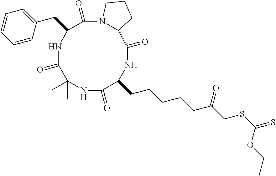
N1C(=O)C(CCCCCC(=O)CSC(=S)OCC)NC(=O)C2N(C(=O)C(CC3=CC=CC=C3)NC(=O)C1(C)C)CCC2
